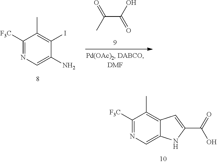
C1([F3C])=NC=C(N)C(I)=C1C.C(C(O)=O)(C)=O.C1([F3C])=NC=C2C(=C1C)C=C(C(=O)O)N2
